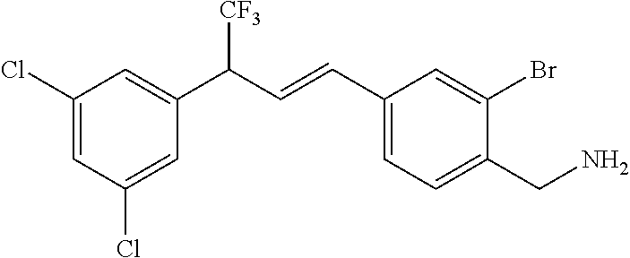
C(C1=CC=C(C=CC(C2=CC(Cl)=CC(Cl)=C2)[CF3])C=C1Br)N
